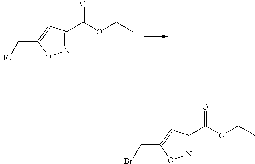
N1=C(C(=O)OCC)C=C(CO)O1.N1=C(C(=O)OCC)C=C(CBr)O1
